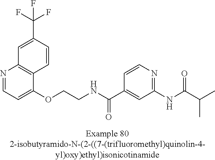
C1=NC2=C(C(OCCNC(C3=CC(NC(=O)C(C)C)=NC=C3)=O)=C1)C=CC(C(F)(F)F)=C2
